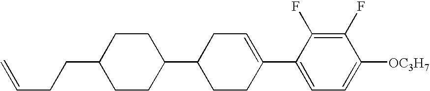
C1(F)=C(F)C(C2=CCC(C3CCC(CCC=C)CC3)CC2)=CC=C1[OC3H7]
